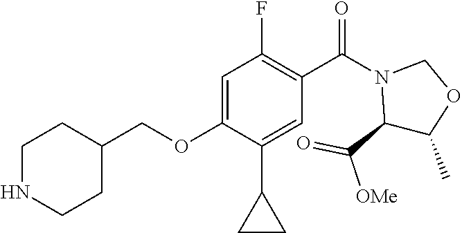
C(OC1=CC(F)=C(C(N2C(C(=O)[OMe])C(C)OC2)=O)C=C1C1CC1)C1CCNCC1
